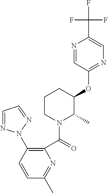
C1=CC(N2N=CC=N2)=C(C(=O)N2C(C)C(OC3=NC=C(C(F)(F)F)N=C3)CCC2)N=C1C
